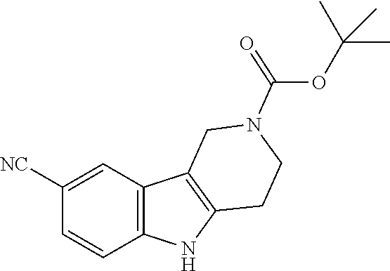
C1([NC])=CC2=C(C=C1)NC1=C2CN(C(OC(C)(C)C)=O)CC1
